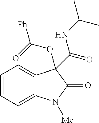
C1=CC=C2C(=C1)C(C(=O)NC(C)C)(OC([Ph])=O)C(=O)N2[Me]
